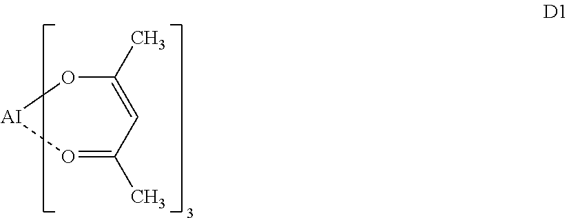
O1C(C)=CC(C)=O[AI]1
